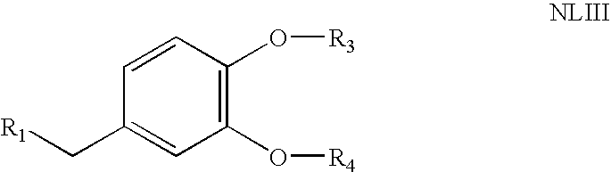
C1(O[R4])=C(O[R3])C=CC(C[R1])=C1
